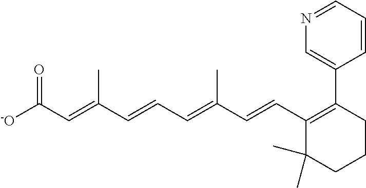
[-O]C(C=C(C=CC=C(C=CC1=C(C2=CN=CC=C2)CCCC1(C)C)C)C)=O
